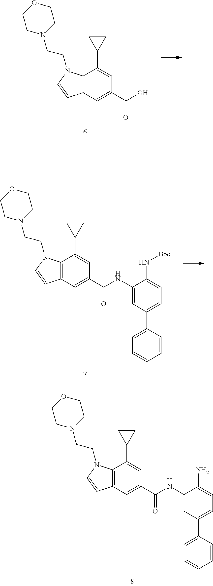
C12=C(C=C(C(NC3=CC(C4=CC=CC=C4)=CC=C3N)=O)C=C1C1CC1)C=CN2CCN1CCOCC1.C12=C(C=C(C(NC3=CC(C4=CC=CC=C4)=CC=C3N[Boc])=O)C=C1C1CC1)C=CN2CCN1CCOCC1.C12=C(C=C(C(O)=O)C=C1C1CC1)C=CN2CCN1CCOCC1
